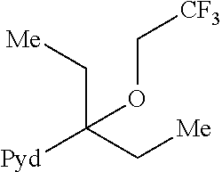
[Pyd]C(C[Me])(C[Me])OC[CF3]
